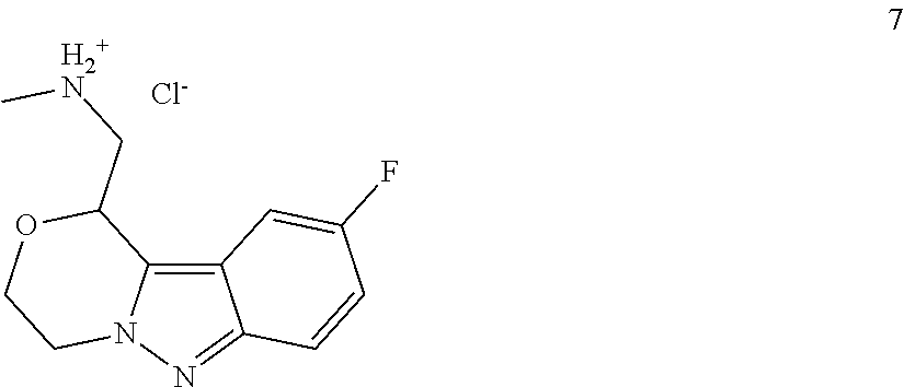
C12=C3N(N=C1C=CC(F)=C2)CCOC3C[H2+N]C.[Cl-]
